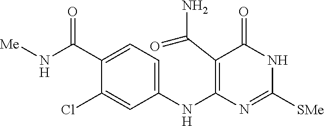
C1(C(N[Me])=O)=CC=C(NC2=C(C(N)=O)C(=O)NC([SMe])=N2)C=C1Cl
